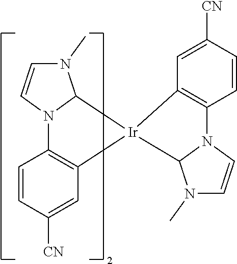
N12C3=C(C=C([CN])C=C3)[Ir]3(C4=C(C=CC([CN])=C4)N4C3N(C)C=C4)C1N(C)C=C2
